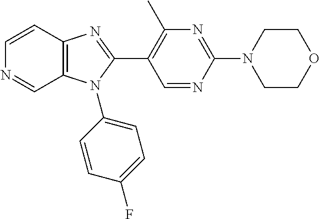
C12=C(C=CN=C1)N=C(C1=C(C)N=C(N3CCOCC3)N=C1)N2C1=CC=C(F)C=C1
